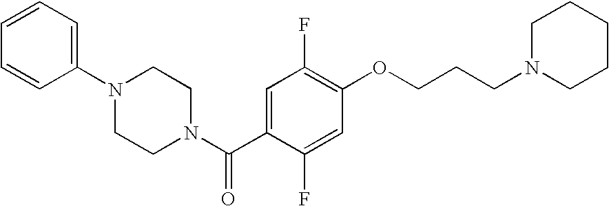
C1=CC=C(N2CCN(C(C3=CC(F)=C(OCCCN4CCCCC4)C=C3F)=O)CC2)C=C1
